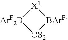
[X1]1[ArF2B][CS2][BArF-]1
